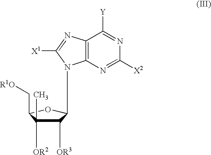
C12=C(N=C([X2])N=C1[Y])N(C1C([OR3])C([OR2])(C)C(C[R1O])O1)C([X1])=N2
